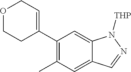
C1(C2=CCOCC2)=C(C)C=C2C(=C1)N([THP])N=C2
